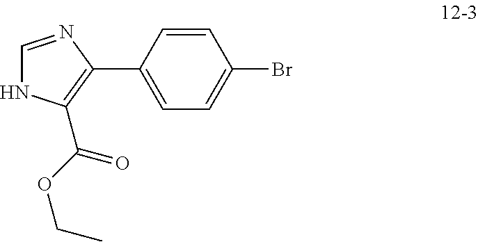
C1=CC(C2=C(C(OCC)=O)NC=N2)=CC=C1Br
